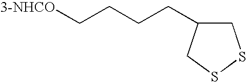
C(CCCC1CSSC1)[3-NHCO]
